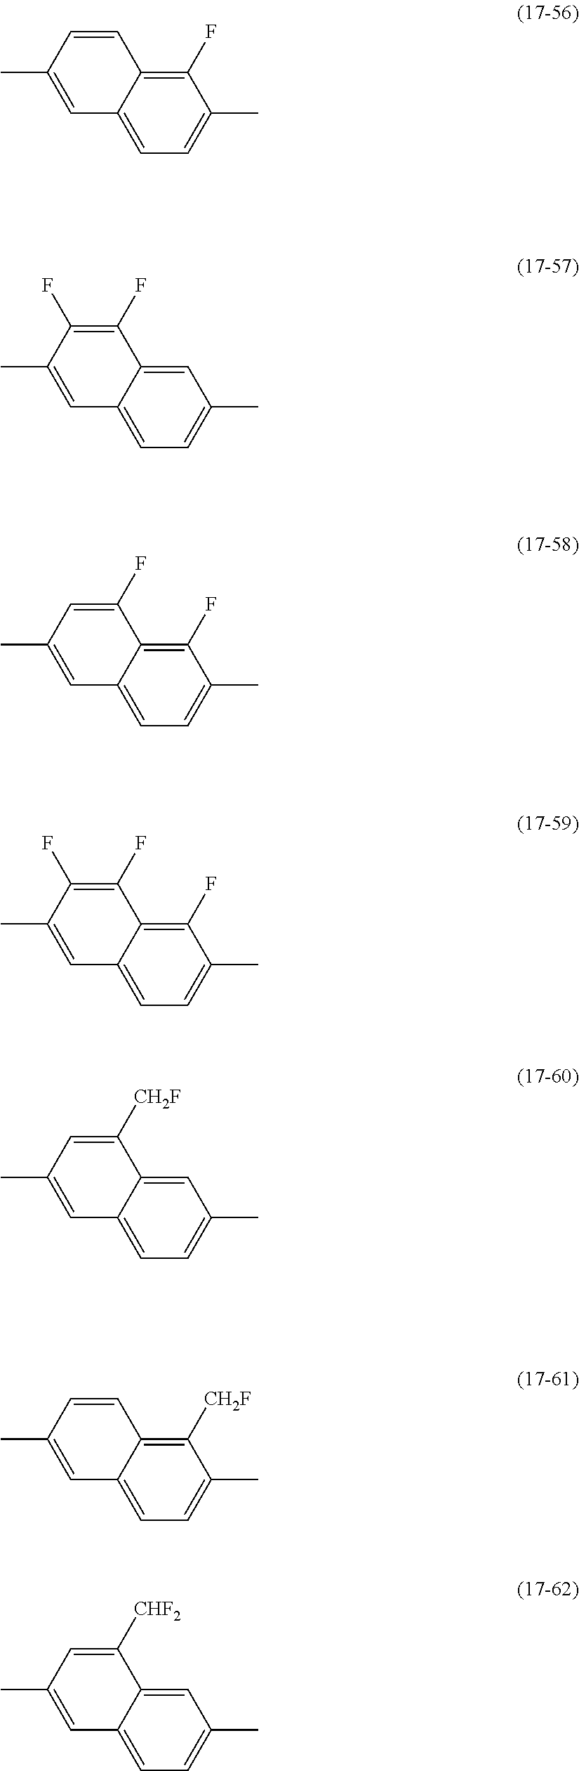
C1(F)=C2C(=CC=C1C)C=C(C)C=C2.C1=C2C(=CC=C1C)C=C(C)C(F)=C2F.C1(F)=C2C(=CC=C1C)C=C(C)C=C2F.C1(F)=C2C(=CC=C1C)C=C(C)C(F)=C2F.C1=C2C(=CC=C1C)C=C(C)C=C2[CH2F].C1([CH2F])=C2C(=CC=C1C)C=C(C)C=C2.C1=C2C(=CC=C1C)C=C(C)C=C2[CHF2]
